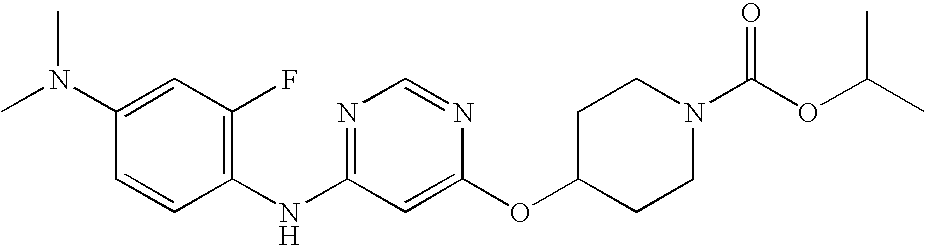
C1(N(C)C)=CC(F)=C(NC2=NC=NC(OC3CCN(C(OC(C)C)=O)CC3)=C2)C=C1
